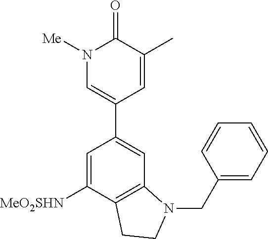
C1=C([MeO2SHN])C2=C(C=C1C1=CN([Me])C(=O)C(C)=C1)N(CC1=CC=CC=C1)CC2
